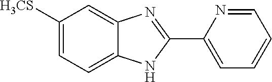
C1([H3CS])=CC=C2C(=C1)N=C(C1=CC=CC=N1)N2
